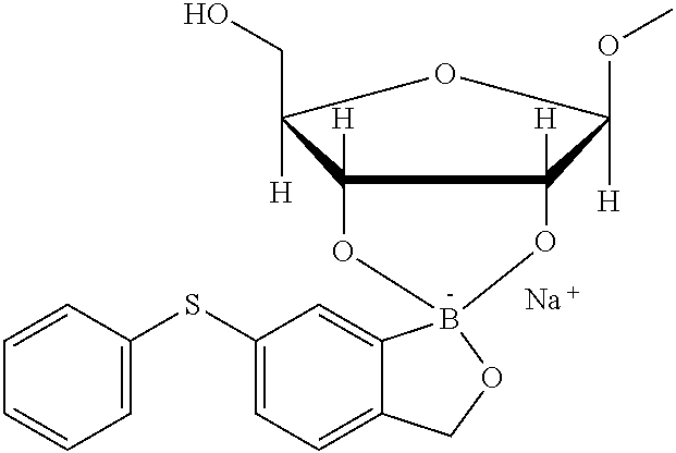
C12([H])OB3(OC1([H])C([H])(OC)OC2([H])CO)C1=CC(SC2=CC=CC=C2)=CC=C1CO3.[Na]
